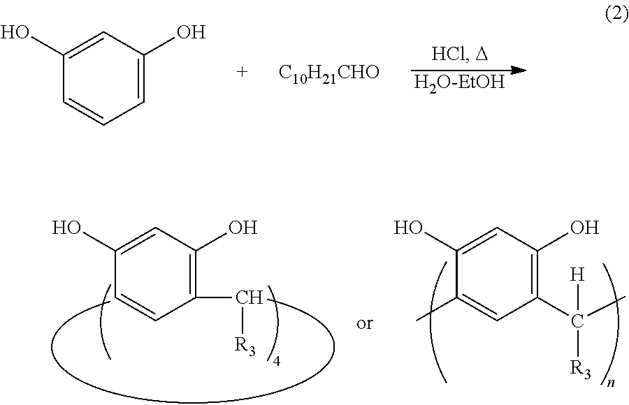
[H2O-EtOH].C1=C(O)C=C(O)C=C1.[C10H21CHO].OC1=CC(O)=C(C(C)([R3])[H])C=C1C.OC1=CC(O)=C(C[R3])C=C1
